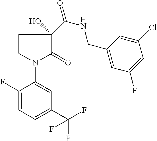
C1(F)=CC=C(C(F)(F)F)C=C1N1C(=O)C(C(NCC2=CC(F)=CC(Cl)=C2)=O)(O)CC1
